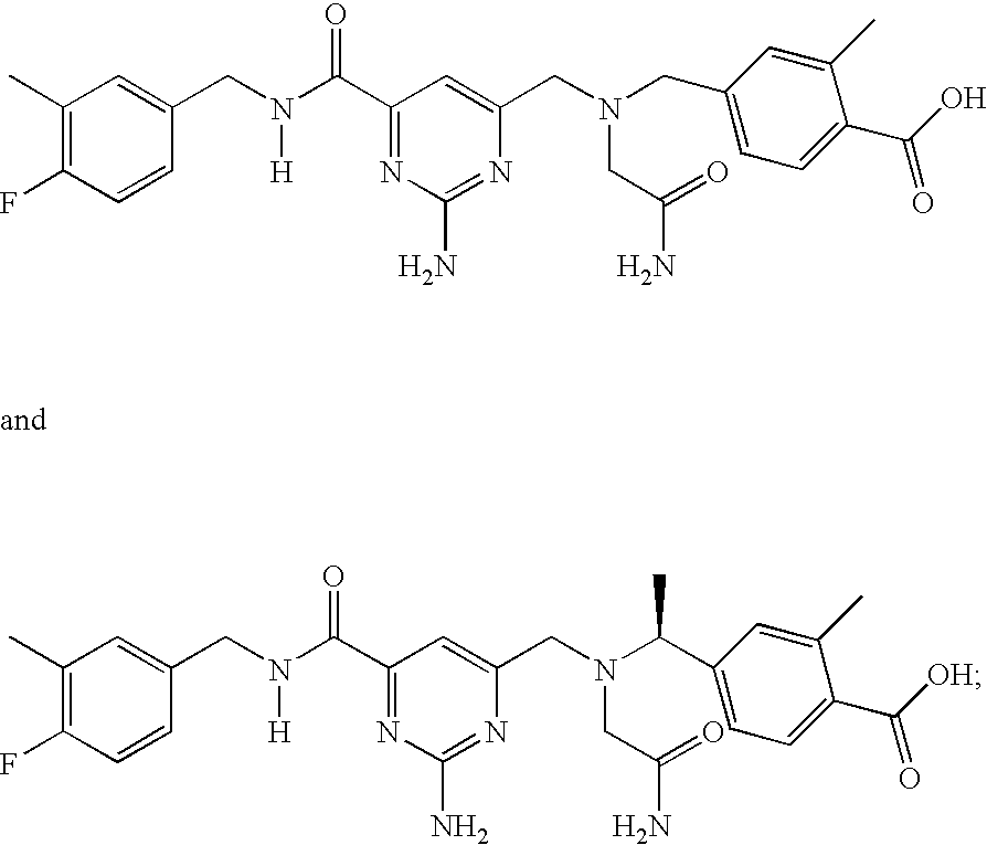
C1(C)=C(F)C=CC(CN(C(C2=NC(N)=NC(CN(CC3=CC=C(C(O)=O)C(C)=C3)CC(N)=O)=C2)=O)[H])=C1.C1(C)=C(F)C=CC(CN(C(C2=NC(N)=NC(CN(C(C3=CC=C(C([OH])=O)C(C)=C3)C)CC(N)=O)=C2)=O)[H])=C1
